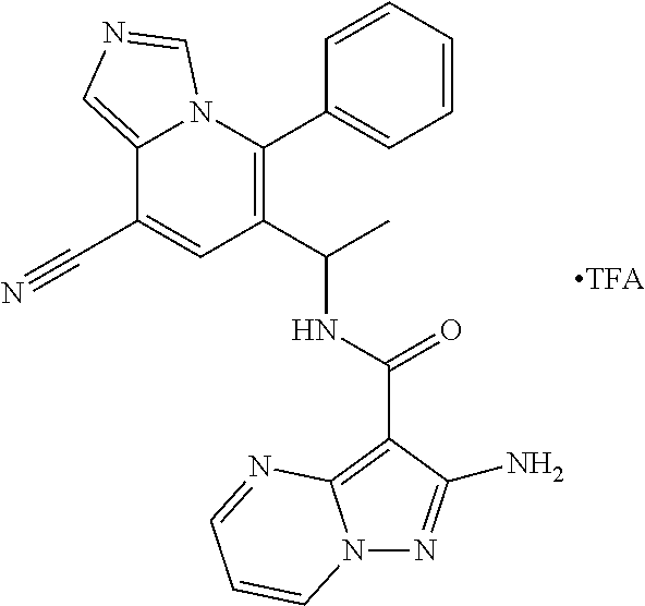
C12=CN=CN1C(C1=CC=CC=C1)=C(C(C)NC(=O)C1=C3N(N=C1N)C=CC=N3)C=C2C#N
